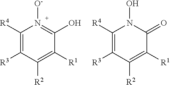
C1([R4])=C([R3])C([R2])=C([R1])C(O)=N1[O-].C1([R4])=C([R3])C([R2])=C([R1])C(=O)N1O
